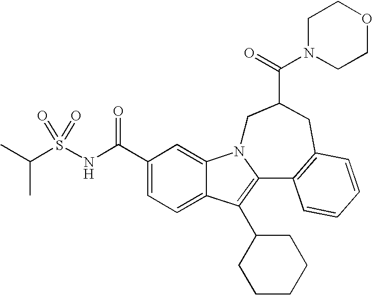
C1(C(NS(=O)(=O)C(C)C)=O)=CC=C2C(=C1)N1C(=C2C2CCCCC2)C2=C(CC(C(=O)N3CCOCC3)C1)C=CC=C2
